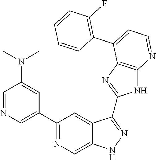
C1=NC=C(C2=NC=C3C(=C2)C(C2=NC4=C(N2)N=CC=C4C2=C(F)C=CC=C2)=NN3)C=C1N(C)C
